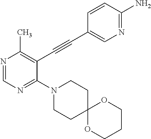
N1=CN=C(N2CCC3(CC2)OCCCO3)C(C#CC2=CN=C(N)C=C2)=C1C
